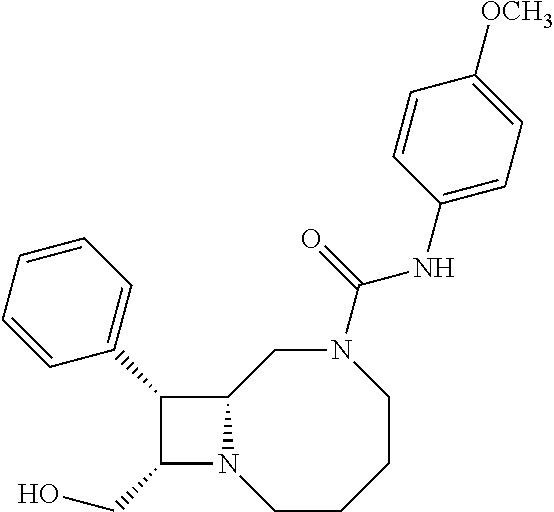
C1(CO)N2C(C1C1=CC=CC=C1)CN(C(NC1=CC=C([OCH3])C=C1)=O)CCCC2
